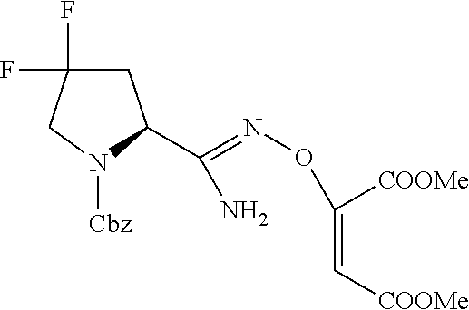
C1C(F)(F)CN([Cbz])C1C(=NOC([COOMe])=C[COOMe])N
